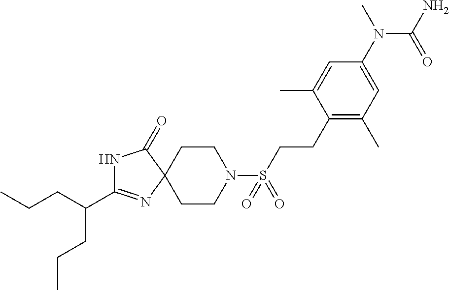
C(C1=NC2(C(=O)N1)CCN(S(CCC1=C(C)C=C(N(C)C(=O)N)C=C1C)(=O)=O)CC2)(CCC)CCC
